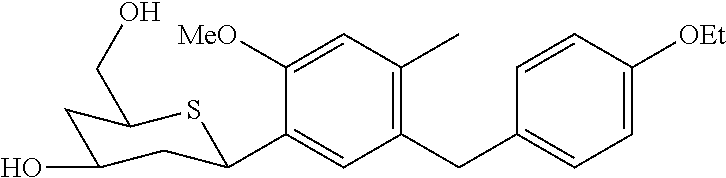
C1(CC2=CC=C([OEt])C=C2)=C(C)C=C([MeO])C(C2CC(O)CC(CO)S2)=C1
